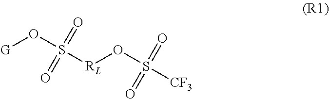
[G]OS([RL]OS([CF3])(=O)=O)(=O)=O
